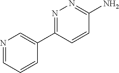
N1=CC=CC(C2=NN=C(N)C=C2)=C1
